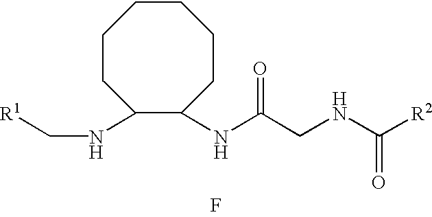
F.N(C(CNC([R2])=O)=O)C1CCCCCCC1NC[R1]
